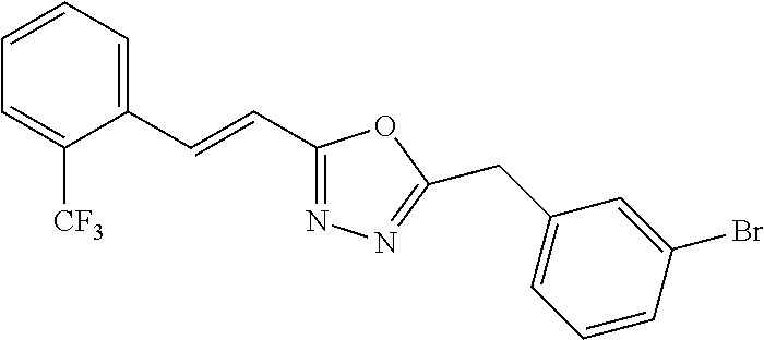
C1=CC=C(C=CC2=NN=C(CC3=CC=CC(Br)=C3)O2)C([CF3])=C1
